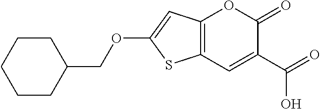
C12=C(C=C(C(=O)O)C(=O)O1)SC(OCC1CCCCC1)=C2
